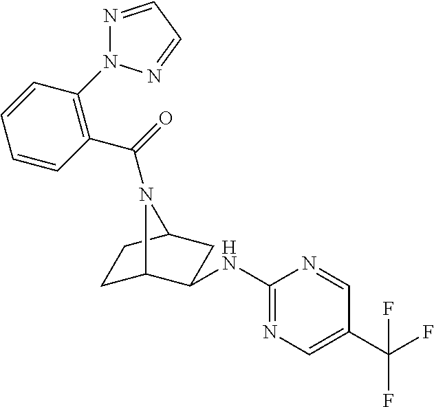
N(C1C2CCC(C1)N2C(=O)C1=C(N2N=CC=N2)C=CC=C1)C1=NC=C(C(F)(F)F)C=N1
